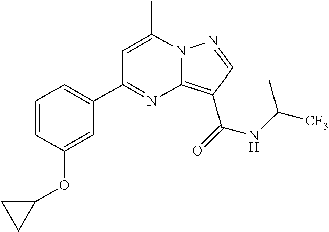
C1=CC(OC2CC2)=CC(C2=NC3=C(C(=O)NC([CF3])C)C=NN3C(C)=C2)=C1
